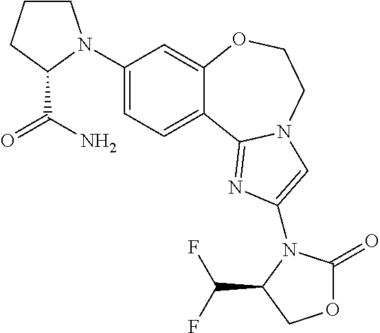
C1(N2CCCC2C(=O)N)=CC=C2C(=C1)OCCN1C2=NC(N2C(=O)OCC2C(F)F)=C1
